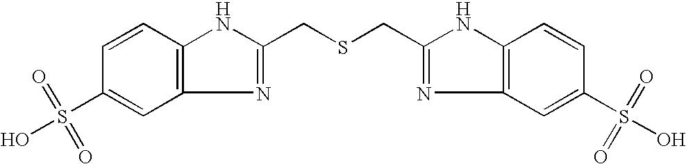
S(C1=CC2=C(C=C1)NC(CSCC1=NC3=C(C=CC(S(O)(=O)=O)=C3)N1)=N2)(O)(=O)=O
